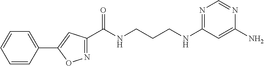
C1=CC(C2=CC(C(NCCCNC3=NC=NC(N)=C3)=O)=NO2)=CC=C1
